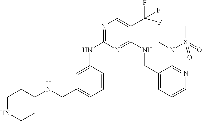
C1(NC2=NC=C(C(F)(F)F)C(NCC3=CC=CN=C3N(C)S(C)(=O)=O)=N2)=CC(CNC2CCNCC2)=CC=C1
